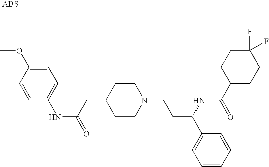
N(C1=CC=C(OC)C=C1)C(CC1CCN(CCC(C2=CC=CC=C2)NC(C2CCC(F)(F)CC2)=O)CC1)=O
